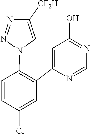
C1=NC(C2=C(N3C=C([CF2H])N=N3)C=CC(Cl)=C2)=CC(O)=N1
